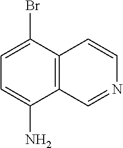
C12=C(C(Br)=CC=C1N)C=CN=C2
